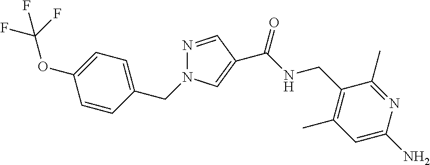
C1(C)=C(CNC(=O)C2=CN(CC3=CC=C(OC(F)(F)F)C=C3)N=C2)C(C)=NC(N)=C1
